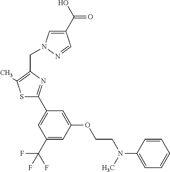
C1(C(O)=O)=CN(CC2=C(C)SC(C3=CC(C(F)(F)F)=CC(OCCN(C)C4=CC=CC=C4)=C3)=N2)N=C1
